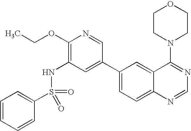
C1(S(NC2=C(OCC)N=CC(C3=CC=C4C(=C3)C(N3CCOCC3)=NC=N4)=C2)(=O)=O)=CC=CC=C1
